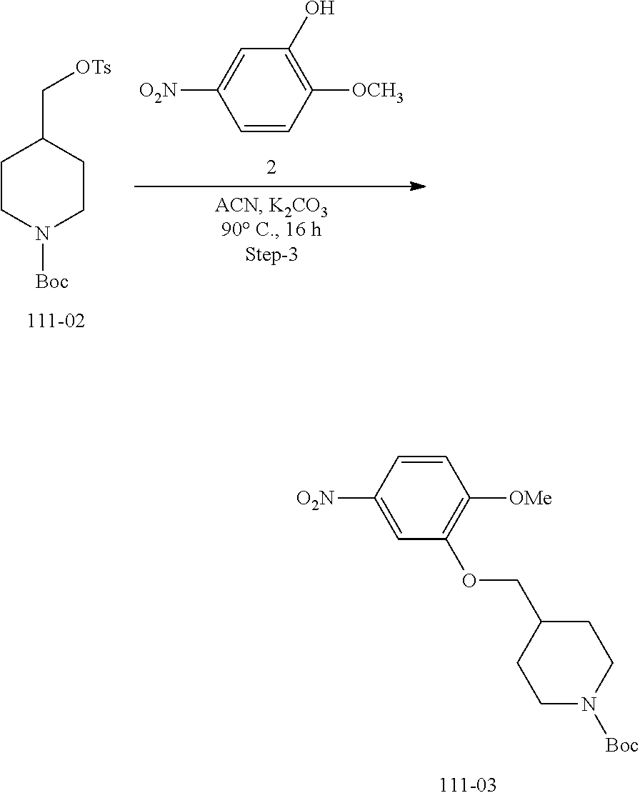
C1=CC([OCH3])=C(O)C=C1[O2N].C1CN([Boc])CCC1C[OTs].C1=CC([O2N])=CC(OCC2CCN([Boc])CC2)=C1[OMe]
